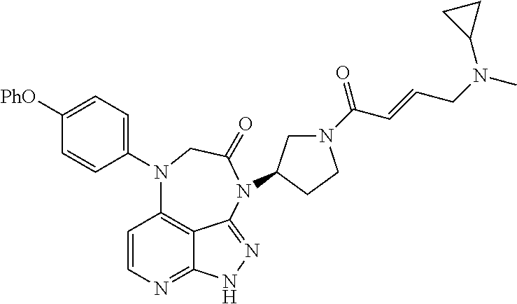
C1(N2C3=C4C(=NC=C3)NN=C4N(C3CN(C(C=CCN(C)C4CC4)=O)CC3)C(=O)C2)=CC=C([PhO])C=C1
